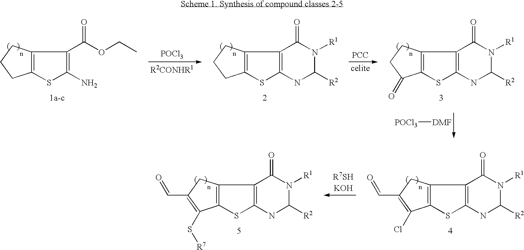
C12=C(SC(N)=C1C(OCC)=O)CCC2.[POCl3].C12=C(SC3=C1C(=O)N([R1])C([R2])N3)CCC2.[PCC].C12=C(SC3=C1C(=O)N([R1])C([R2])N3)C(=O)CC2.[POCl3][DMF].C12=C(SC3=C1C(=O)N([R1])C([R2])N3)C(Cl)=C(C=O)C2.C12=C(SC3=C1C(=O)N([R1])C([R2])N3)C(S[R7])=C(C=O)C2
